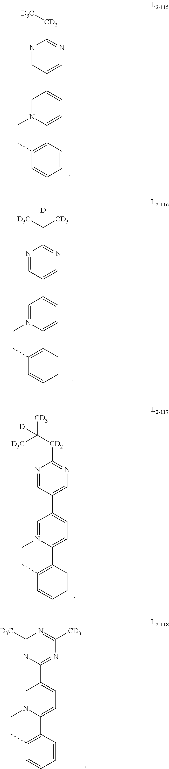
C1(C2=CN=C([CD2][D3C])N=C2)=CC=C(C2=C(C)C=CC=C2)N(C)=C1.C1(C2=CN=C(C([D3C])([CD3])[D])N=C2)=CC=C(C2=C(C)C=CC=C2)N(C)=C1.C1(C2=CN=C([CD2]C([CD3])([D3C])[D])N=C2)=CC=C(C2=C(C)C=CC=C2)N(C)=C1.C1(C2=NC([CD3])=NC([D3C])=N2)=CC=C(C2=C(C)C=CC=C2)N(C)=C1
